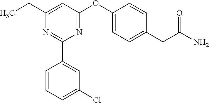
C1(C2=CC(Cl)=CC=C2)=NC(CC)=CC(OC2=CC=C(CC(N)=O)C=C2)=N1
